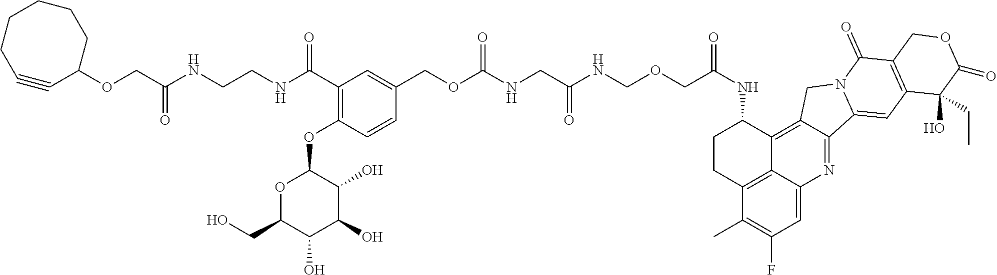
C1(NC(=O)COCNC(CNC(OCC2=CC(C(NCCNC(COC3C#CCCCCC3)=O)=O)=C(OC3OC(CO)C(O)C(O)C3O)C=C2)=O)=O)CCC2=C3C1=C1C(=NC3=CC(F)=C2C)C2=CC3=C(C(=O)N2C1)COC(=O)C3(O)CC
